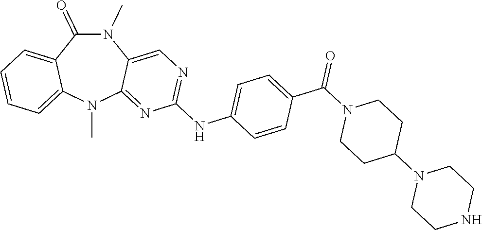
N1(C)C(=O)C2=CC=CC=C2N(C)C2=NC(NC3=CC=C(C(N4CCC(N5CCNCC5)CC4)=O)C=C3)=NC=C12
